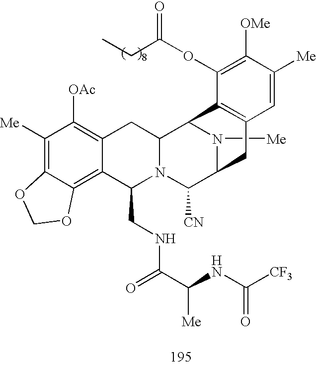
C1([Me])=C2C(=C3C(=C1[OAc])CC1N(C3CNC(=O)C(NC([CF3])=O)[Me])C([CN])C3N([Me])C1C1=C(C3)C=C([Me])C([OMe])=C1OC(=O)CC)OCO2
